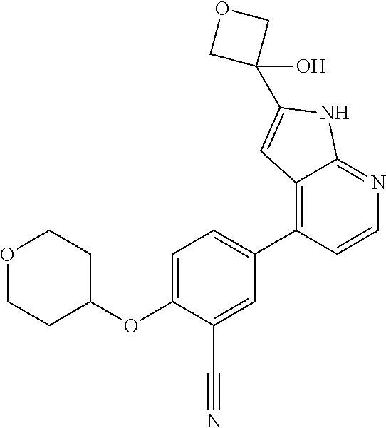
C1=C(OC2CCOCC2)C(C#N)=CC(C2=C3C(=NC=C2)NC(C2(O)COC2)=C3)=C1
